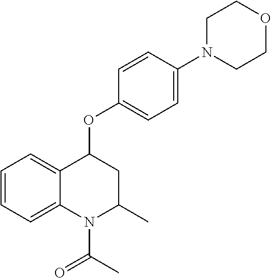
C1=CC=C2C(=C1)C(OC1=CC=C(N3CCOCC3)C=C1)CC(C)N2C(C)=O
